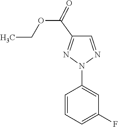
C1=CC=C(F)C=C1N1N=CC(C(OCC)=O)=N1
